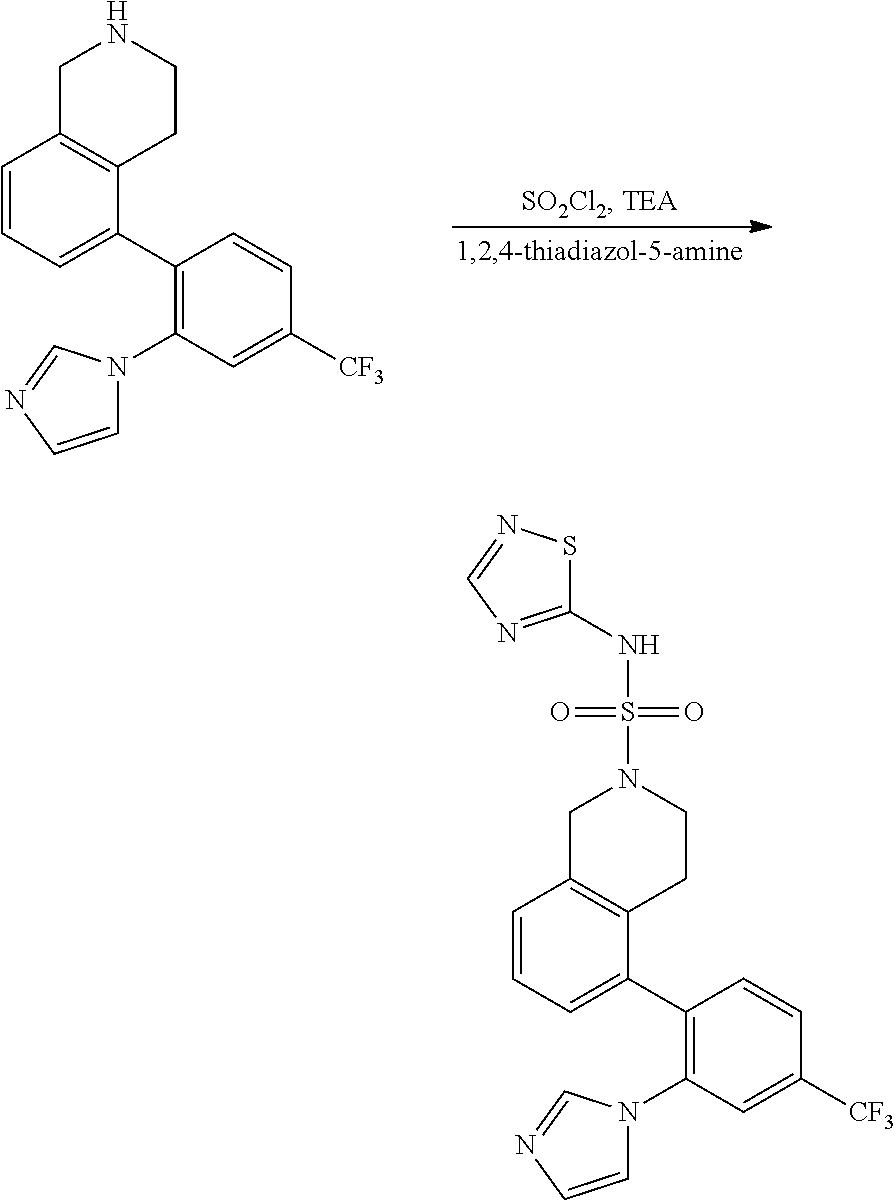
C1=CC=C(C2=C(N3C=CN=C3)C=C([CF3])C=C2)C2=C1CNCC2.C1=CC=C(C2=C(N3C=CN=C3)C=C([CF3])C=C2)C2=C1CN(S(=O)(=O)NC1=NC=NS1)CC2
